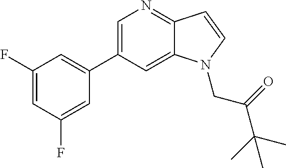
C1=C(C2=CC(F)=CC(F)=C2)C=C2C(=N1)C=CN2CC(C(C)(C)C)=O
